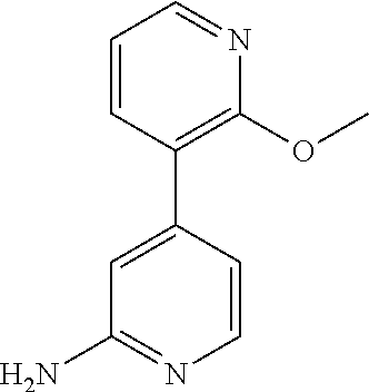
C1=CC(C2=C(OC)N=CC=C2)=CC(N)=N1
